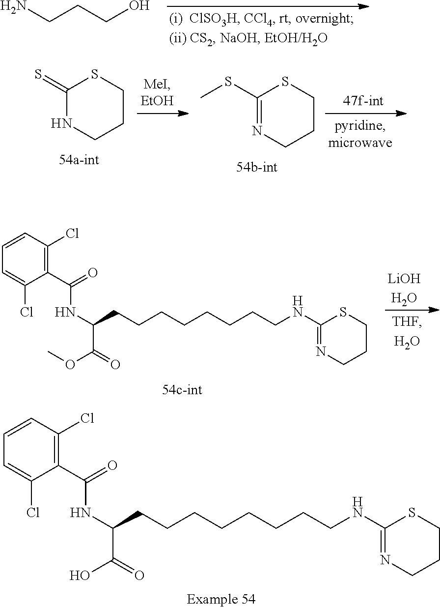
C1(C(=O)NC(CCCCCCCCNC2=NCCCS2)C(O)=O)=C(Cl)C=CC=C1Cl.NCCCO.C1(=S)NCCCS1.C1(SC)=NCCCS1.[LiOH H2O].C1(C(=O)NC(CCCCCCCCNC2=NCCCS2)C(OC)=O)=C(Cl)C=CC=C1Cl
